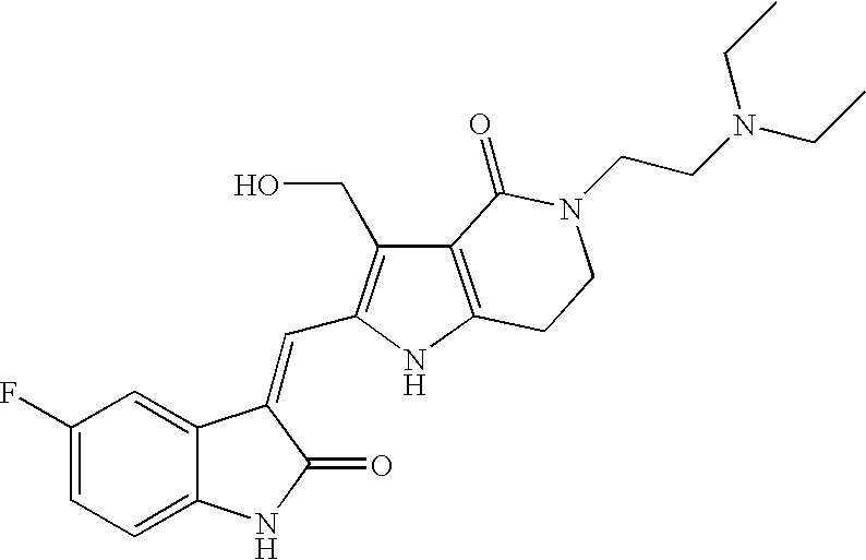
C1=C(F)C=C2C(=C1)NC(=O)C2=CC1=C(CO)C2=C(N1)CCN(CCN(CC)CC)C2=O
